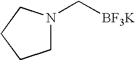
N1(C[BF3K])CCCC1
